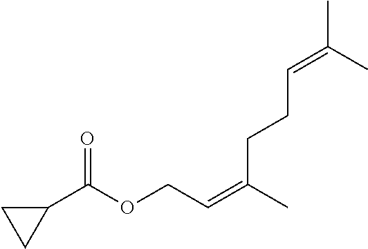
C1(C(OCC=C(C)CCC=C(C)C)=O)CC1
